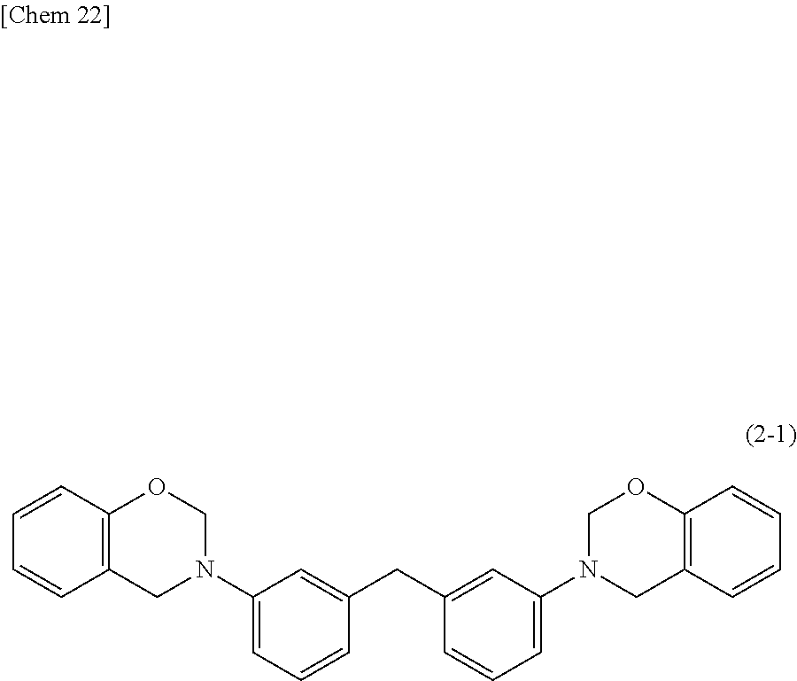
C1=CC2=C(C=C1)CN(C1=CC=CC(CC3=CC(N4CC5=C(C=CC=C5)OC4)=CC=C3)=C1)CO2
